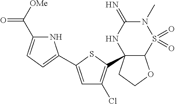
C12OCCC1(C1=C(Cl)C=C(C3=CC=C(C([OMe])=O)N3)S1)NC(=N)N(C)S2(=O)=O
